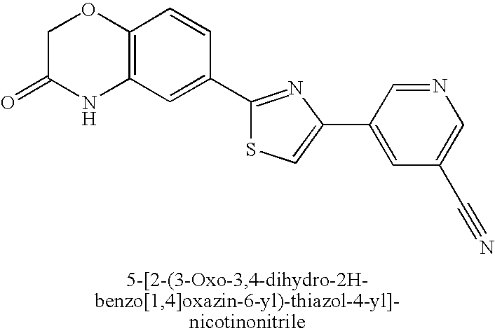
C1C(=O)NC2=C(O1)C=CC(C1=NC(C3=CC(C#N)=CN=C3)=CS1)=C2
